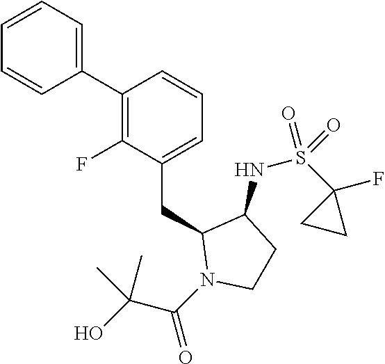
C1(C2=C(F)C(CC3N(C(=O)C(O)(C)C)CCC3NS(C3(F)CC3)(=O)=O)=CC=C2)=CC=CC=C1
